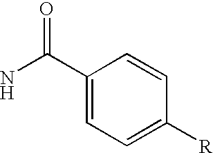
C1(C(N)=O)=CC=C([R])C=C1
